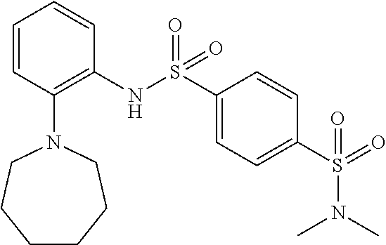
O=S(=O)(C1=CC=C(S(=O)(=O)NC2=C(N3CCCCCC3)C=CC=C2)C=C1)N(C)C
